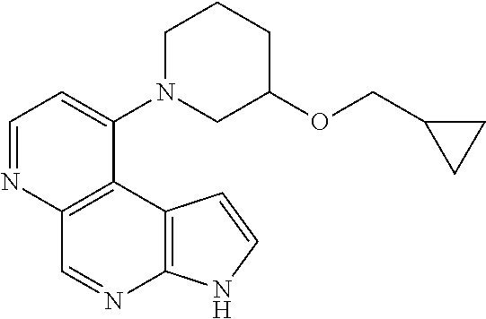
C1=NC2=C(C(N3CC(OCC4CC4)CCC3)=C1)C1=C(N=C2)NC=C1
